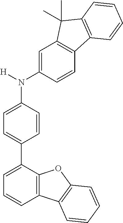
C1=CC(N([H])C2=CC3=C(C=C2)C2=C(C3(C)C)C=CC=C2)=CC=C1C1=CC=CC2=C1OC1=C2C=CC=C1
